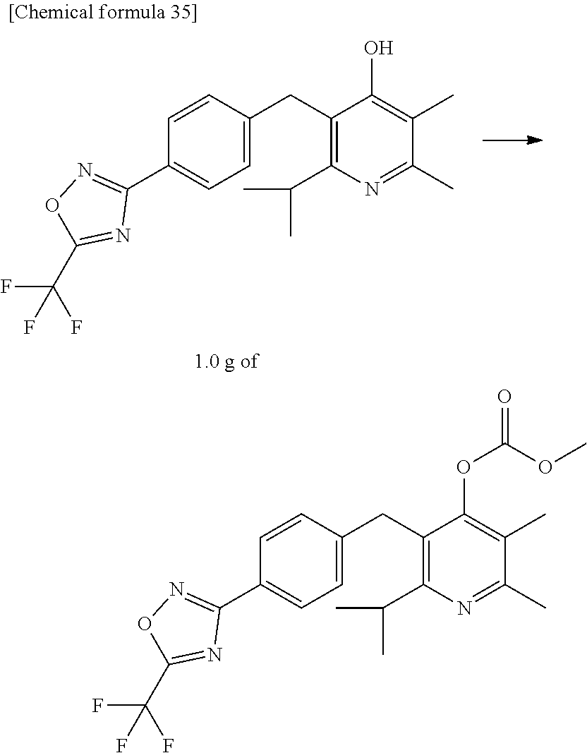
C1=C(CC2=C(C(C)C)N=C(C)C(C)=C2O)C=CC(C2=NOC(C(F)(F)F)=N2)=C1.C1=C(CC2=C(C(C)C)N=C(C)C(C)=C2OC(OC)=O)C=CC(C2=NOC(C(F)(F)F)=N2)=C1
